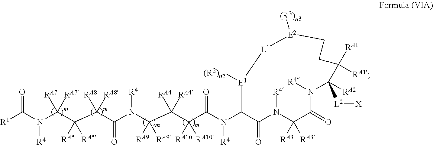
O=C(N(C([RA7])([RA7])C([RA5])([RA5])C(C(=O)N([R4])C([RA9])([RA9])C([RA4])([RA4])C([RA10])([RA10])C(N(C1C(=O)N([R4])C([RA3])([RA3])C(=O)N([R4])C([RA2])([L2][X])C([RA1])([RA1])CC[E2]([(R3)n3])[L1][E1]1[(R2)n2])[R4])=O)([RA8])[RA8])[R4])[R1]
